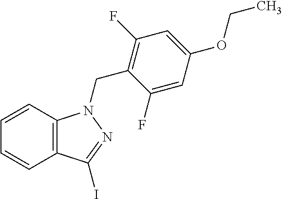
C1=CC2=C(C=C1)C(I)=NN2CC1=C(F)C=C(OCC)C=C1F
